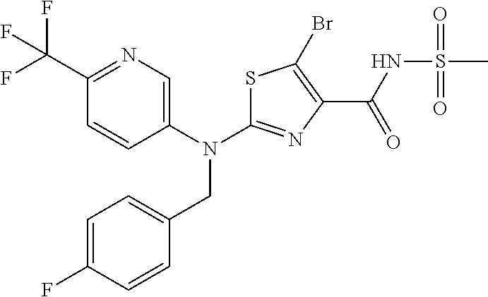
C1(C(F)(F)F)=NC=C(N(C2=NC(C(NS(C)(=O)=O)=O)=C(Br)S2)CC2=CC=C(F)C=C2)C=C1
